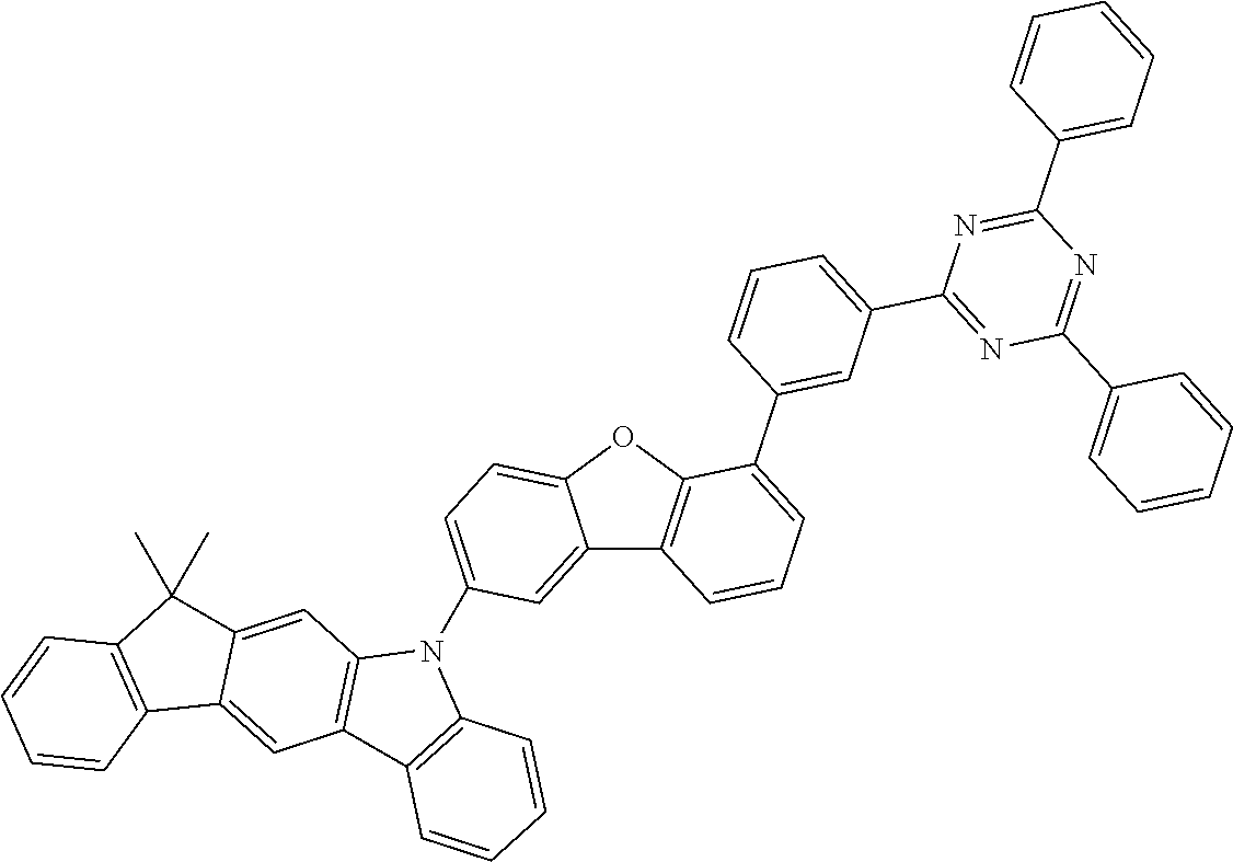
C12=CC(N3C4=C(C5=C3C=CC=C5)C=C3C(=C4)C(C)(C)C4=C3C=CC=C4)=CC=C1OC1=C2C=CC=C1C1=CC(C2=NC(C3=CC=CC=C3)=NC(C3=CC=CC=C3)=N2)=CC=C1
